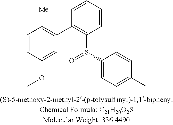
C1=CC(OC)=CC(C2=C(S(C3=CC=C(C)C=C3)=O)C=CC=C2)=C1[Me]
